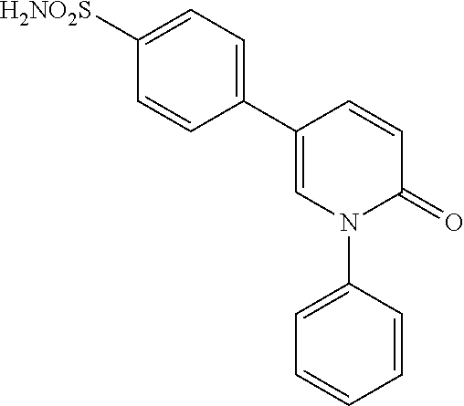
C1=C(C2=CC=C([H2NO2S])C=C2)C=CC(=O)N1C1=CC=CC=C1
